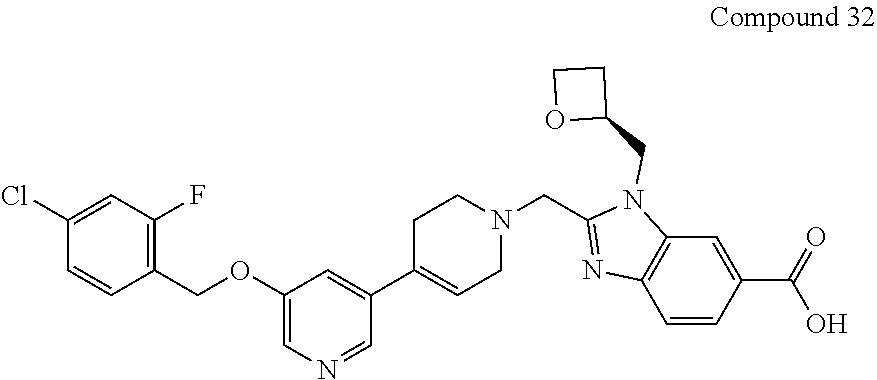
C1(Cl)=CC(F)=C(COC2=CN=CC(C3=CCN(CC4=NC5=C(N4CC4CCO4)C=C(C(O)=O)C=C5)CC3)=C2)C=C1
